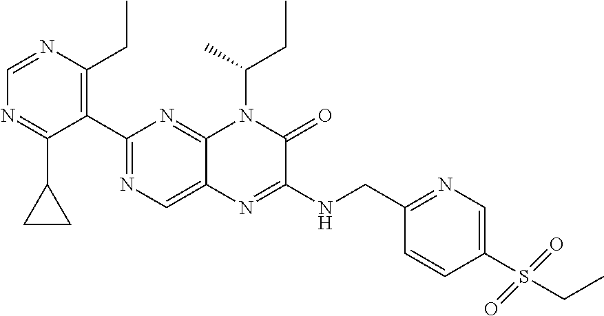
C1(C2=NC=C3C(=N2)N(C(C)CC)C(=O)C(NCC2=NC=C(S(CC)(=O)=O)C=C2)=N3)=C(CC)N=CN=C1C1CC1
